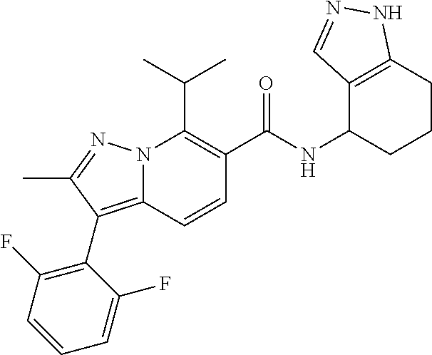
CC(C)C1=C(C(NC2CCCC3=C2C=NN3)=O)C=CC2=C(C3=C(F)C=CC=C3F)C(C)=NN12
